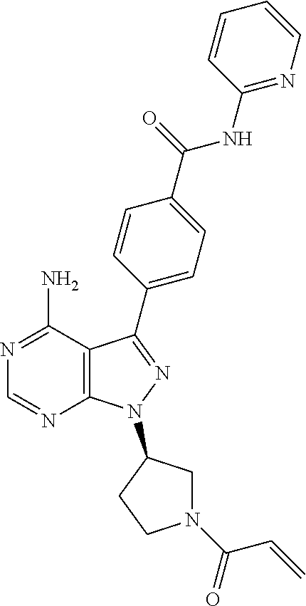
C1=CC(NC(=O)C2=CC=C(C3=NN(C4CN(C(C=C)=O)CC4)C4=C3C(N)=NC=N4)C=C2)=NC=C1
